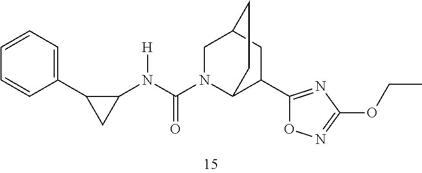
C1(N(C(N2C3C(C4=NC(OCC)=NO4)CC(C2)CC3)=O)[H])C(C2=CC=CC=C2)C1
